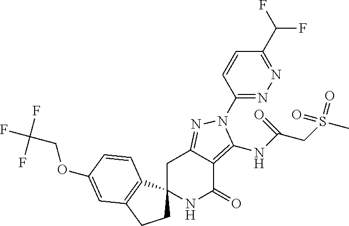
C1C2=NN(C3=NN=C(C(F)F)C=C3)C(NC(CS(C)(=O)=O)=O)=C2C(=O)NC12CCC1=C2C=CC(OCC(F)(F)F)=C1
